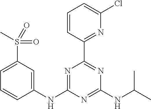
C1=CC(C2=NC(NC(C)C)=NC(NC3=CC(S(C)(=O)=O)=CC=C3)=N2)=NC(Cl)=C1
